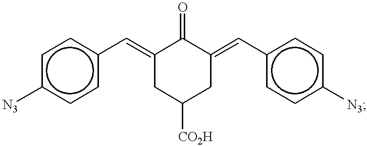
c1c([N3])ccc(C=C2CC([CO2H])CC(=Cc3ccc([N3])cc3)C2=O)c1
